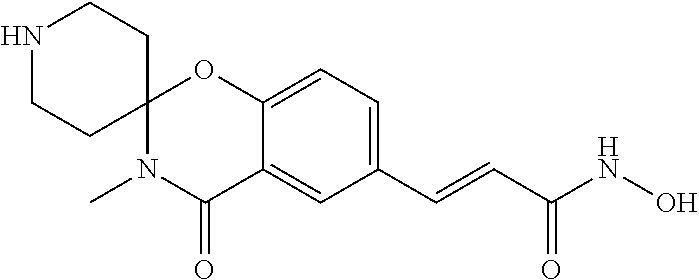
N1CCC2(CC1)N(C)C(=O)C1=CC(C=CC(NO)=O)=CC=C1O2
